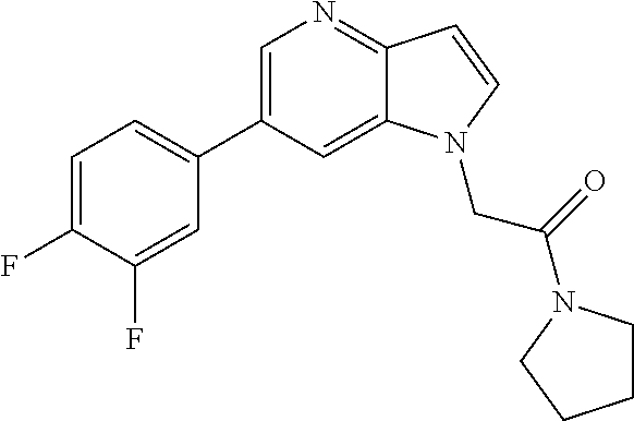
C1(C2=CC=C(F)C(F)=C2)=CN=C2C(=C1)N(CC(=O)N1CCCC1)C=C2
